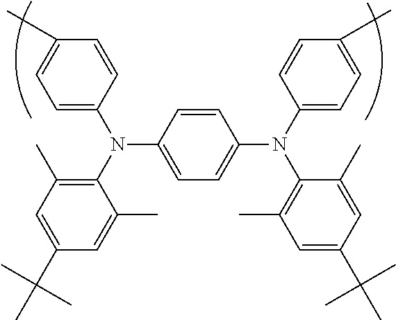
C1=C(N(C2=C(C)C=C(C(C)(C)C)C=C2C)C2=CC=C(N(C3=CC=C(C)C=C3)C3=C(C)C=C(C(C)(C)C)C=C3C)C=C2)C=CC(C)=C1
